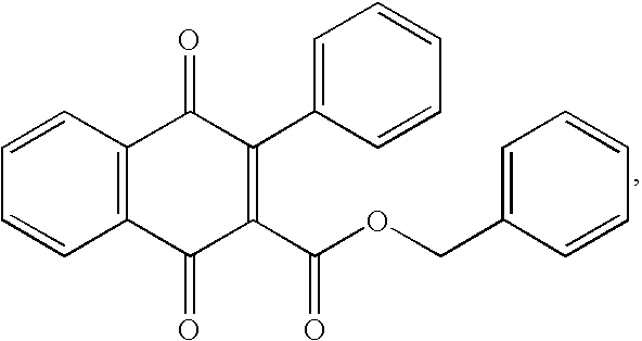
C1=CC2=C(C=C1)C(=O)C(C(OCC1=CC=CC=C1)=O)=C(C1=CC=CC=C1)C2=O
